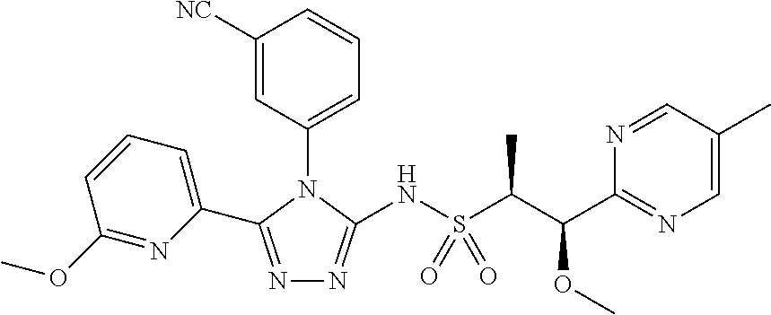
N1=C(C2=CC=CC(OC)=N2)N(C2=CC=CC([NC])=C2)C(NS(C(C(C2=NC=C(C)C=N2)OC)C)(=O)=O)=N1
